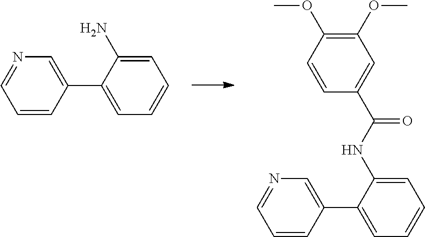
C1(C2=CC=CC=C2N)=CN=CC=C1.C1(C2=CC=CC=C2NC(C2=CC(OC)=C(OC)C=C2)=O)=CN=CC=C1
